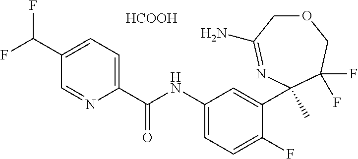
C1(C(NC2=CC=C(F)C(C3(C)N=C(N)COCC3(F)F)=C2)=O)=CC=C(C(F)F)C=N1.[HCOOH]
